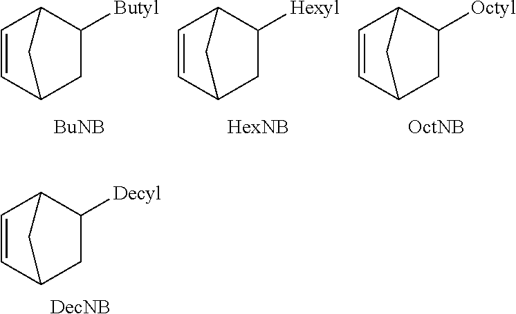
C1=CC2CC([Decyl])C1C2.[DecNB].C1=CC2CC([Butyl])C1C2.C1=CC2CC([Hexyl])C1C2.C1=CC2CC([Octyl])C1C2
